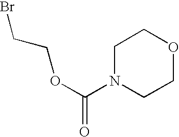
C1N(C(OCCBr)=O)CCOC1
